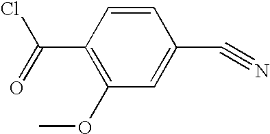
C1=CC(C#N)=CC(OC)=C1C(Cl)=O
